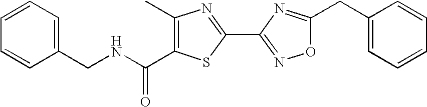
N(C(C1=C(C)N=C(C2=NOC(CC3=CC=CC=C3)=N2)S1)=O)CC1=CC=CC=C1
